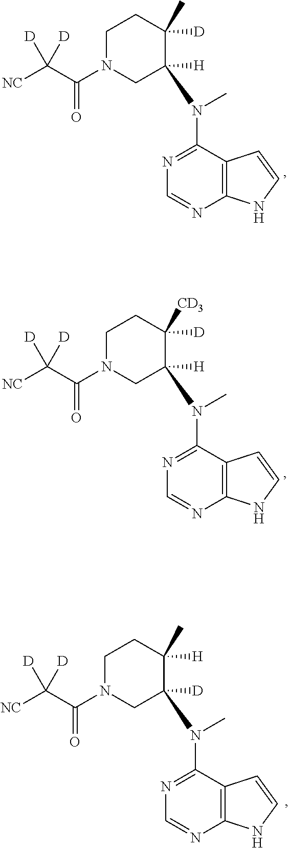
C12=C(C(N(C)C3([H])CN(C(C([NC])([D])[D])=O)CCC3([D])C)=NC=N1)C=CN2.C12=C(C(N(C)C3([H])CN(C(C([NC])([D])[D])=O)CCC3([D])[CD3])=NC=N1)C=CN2.C12=C(C(N(C)C3([D])CN(C(C([NC])([D])[D])=O)CCC3([H])C)=NC=N1)C=CN2
